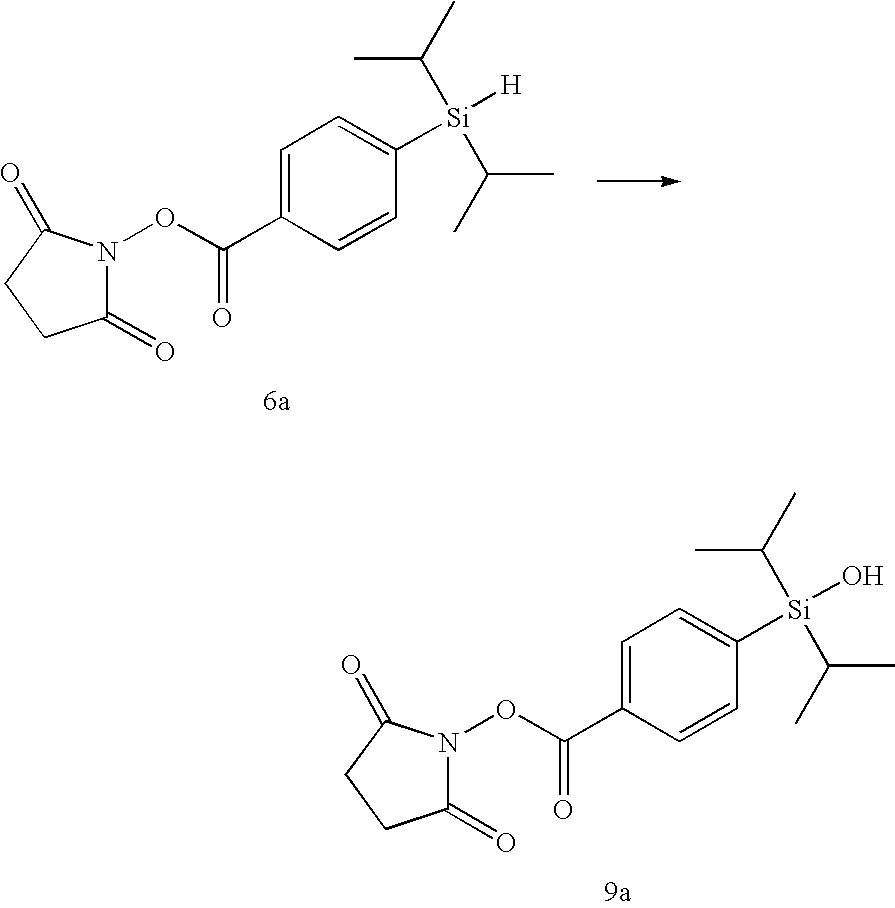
N1(OC(C2=CC=C([Si](C(C)C)(C(C)C)[H])C=C2)=O)C(=O)CCC1=O.N1(OC(C2=CC=C([Si](C(C)C)(C(C)C)O)C=C2)=O)C(=O)CCC1=O
